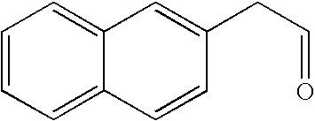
C1=CC=C2C(=C1)C=C(CC=O)C=C2
